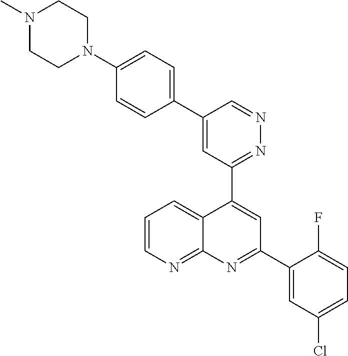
C1=C(C2=CC=C(N3CCN(C)CC3)C=C2)C=NN=C1C1=CC(C2=CC(Cl)=CC=C2F)=NC2=NC=CC=C12
